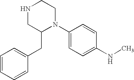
C1=CC=CC(CC2N(C3=CC=C(NC)C=C3)CCNC2)=C1
